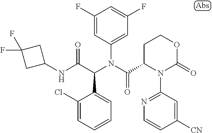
C1(F)=CC(N(C(=O)C2N(C3=NC=CC([CN])=C3)C(=O)OCC2)C(C(NC2CC(F)(F)C2)=O)C2=CC=CC=C2Cl)=CC(F)=C1
